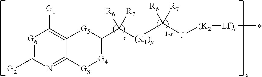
[G6]1=C([G2])N=C2C(=C1[G1])[G5]C(C([(K1)p]C([R7])([R6])[J][(K2][Lf)r]C)([R7])[R6])[G4][G3]2
